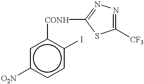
c1c([CONH]C2=NN=C([CF3])S2)c(I)ccc1[O2N]
